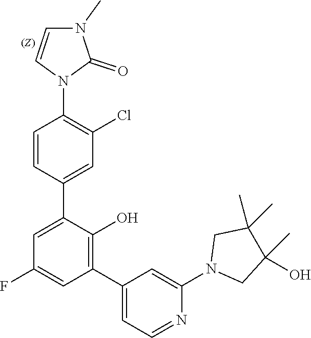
C1=CC(C2=CC(F)=CC(C3=CC=NC(N4CC(O)(C)C(C)(C)C4)=C3)=C2O)=CC(Cl)=C1N1C(=O)N(C)C=C1
